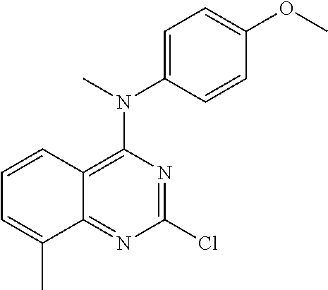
C12=NC(Cl)=NC(N(C)C3=CC=C(OC)C=C3)=C1C=CC=C2C
